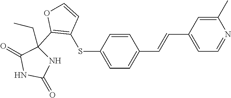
C1=CC(SC2=C(C3(CC)C(=O)NC(=O)N3)OC=C2)=CC=C1C=CC1=CC=NC(C)=C1
